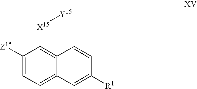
C1([Z15])=CC=C2C(=C1[X15][Y15])C=CC([R1])=C2
